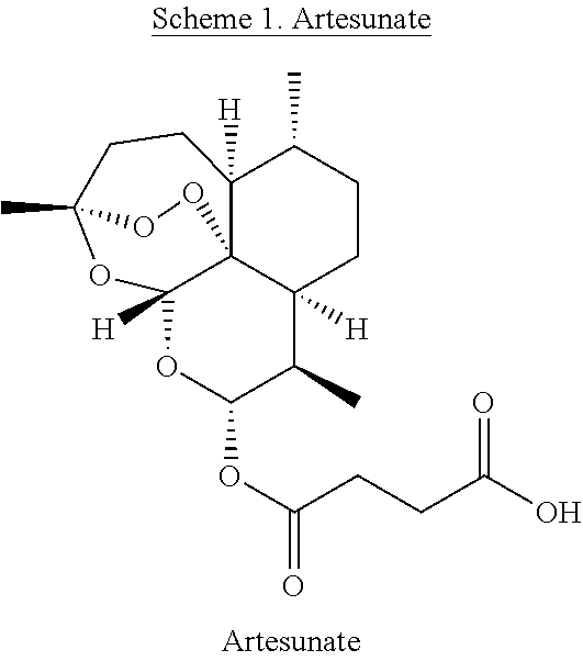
C12([H])C(C)CCC3([H])C(C)C(OC(=O)CCC(O)=O)OC4([H])C13OOC(C)(CC2)O4
